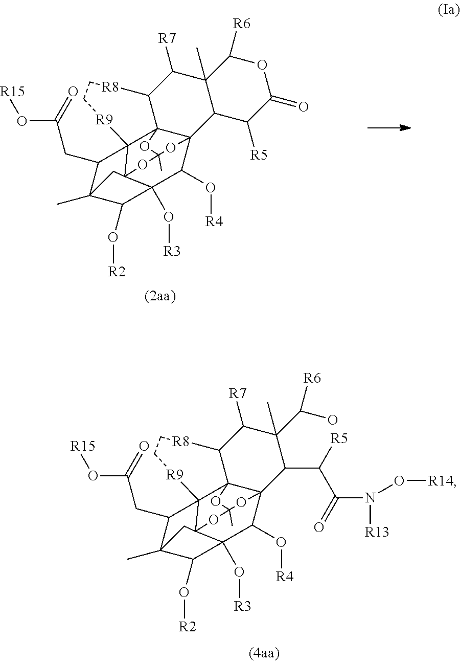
C12C([R7])C3(C)C(C([R5])C(=O)OC3[R6])C34C(O[R4])C5(O[R3])C(O[R2])C6(C)C(CC(=O)O[R15])C7([R9]CC[R8]1)C23OC(C)(OC75C6)O4.C12C([R7])C(C)(C(O)[R6])C(C(C(N([R13])O[R14])=O)[R5])C34C(O[R4])C5(O[R3])C(O[R2])C6(C)C(CC(O[R15])=O)C7([R9]CC[R8]1)C23OC(C)(OC75C6)O4
